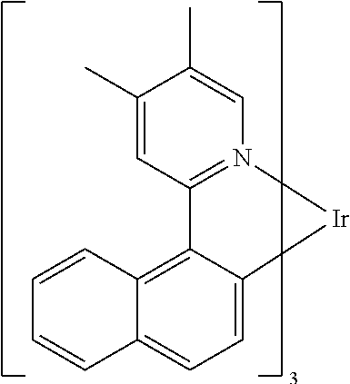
C1=C(C)C(C)=CN2=C1C1=C3C(=CC=C1[Ir]2)C=CC=C3
